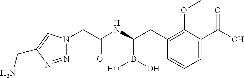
C1(CC(NC(CN2N=NC(CN)=C2)=O)B(O)O)=C(OC)C(C(O)=O)=CC=C1
